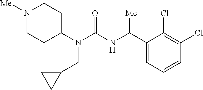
N1([Me])CCC(N(C(NC(C2=CC=CC(Cl)=C2Cl)[Me])=O)CC2CC2)CC1
